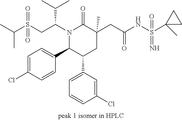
S(CC(N1C(=O)C(CC(=O)NS(C2(C)CC2)(=N)=O)(C)CC(C2=CC=CC(Cl)=C2)C1C1=CC=C(Cl)C=C1)C(C)C)(=O)(=O)C(C)C
